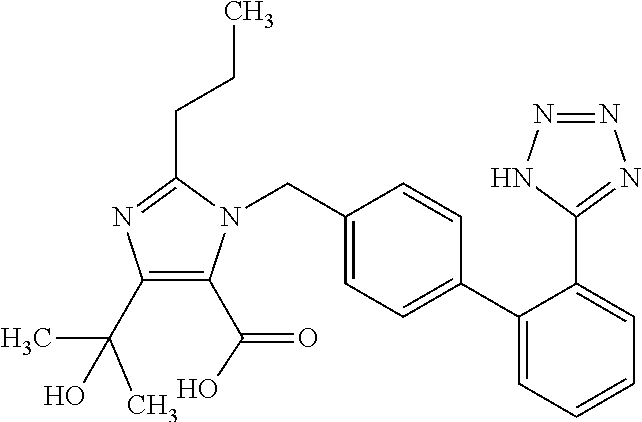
C1(C(C)(C)O)=C(C(O)=O)N(CC2=CC=C(C3=CC=CC=C3C3=NN=NN3)C=C2)C(CCC)=N1
